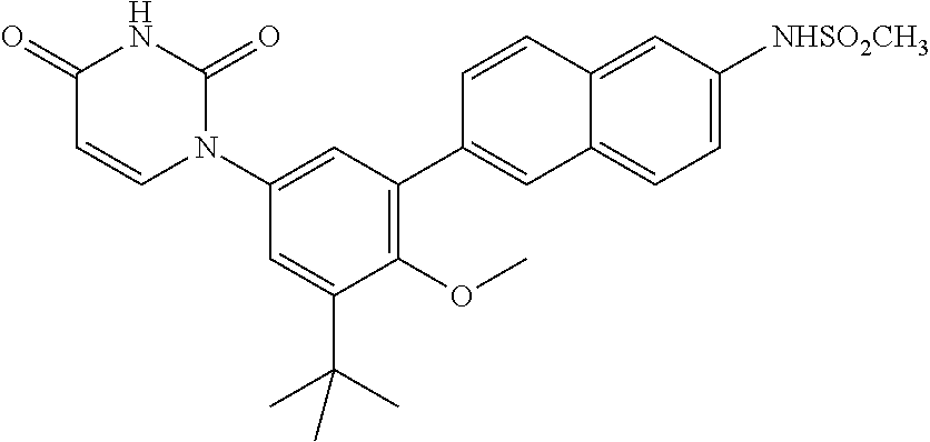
C1(=O)C=CN(C2=CC(C3=CC4=CC=C([NHSO2CH3])C=C4C=C3)=C(OC)C(C(C)(C)C)=C2)C(=O)N1
